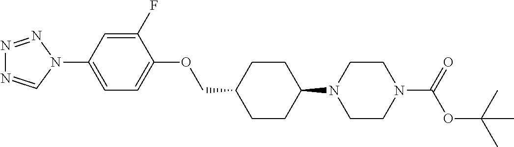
C1CC(N2CCN(C(OC(C)(C)C)=O)CC2)CCC1COC1=CC=C(N2N=NN=C2)C=C1F
